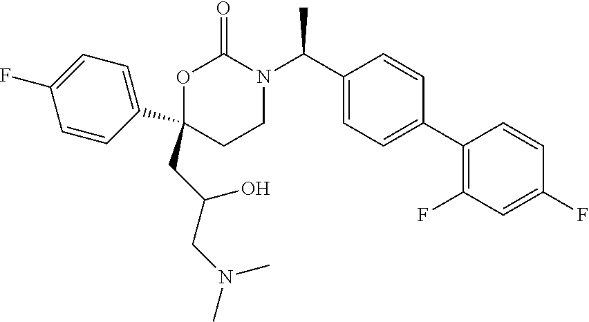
C1(CC(CN(C)C)O)(C2=CC=C(F)C=C2)CCN(C(C2=CC=C(C3=C(F)C=C(F)C=C3)C=C2)C)C(=O)O1
